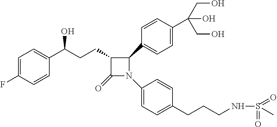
C1=C(F)C=CC(C(CCC2C(=O)N(C3=CC=C(CCCNS(=O)(C)=O)C=C3)C2C2=CC=C(C(O)(CO)CO)C=C2)O)=C1
